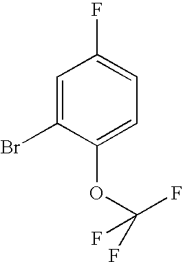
C1=C(Br)C(OC(F)(F)F)=CC=C1F
